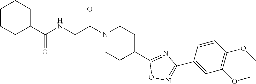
C1CCC(C(NCC(N2CCC(C3=NC(C4=CC(OC)=C(OC)C=C4)=NO3)CC2)=O)=O)CC1
